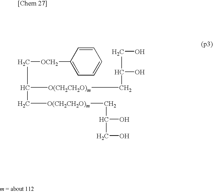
C1=CC([OCH2]CC([O(CH2CH2O)m]CC(CO)O)C[O(CH2CH2O)m]CC(O)CO)=CC=C1
